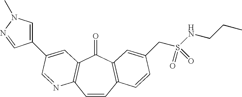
C1=CC2=C(C(=O)C3=C1N=CC(C1=CN(C)N=C1)=C3)C=C(CS(NCCC)(=O)=O)C=C2
